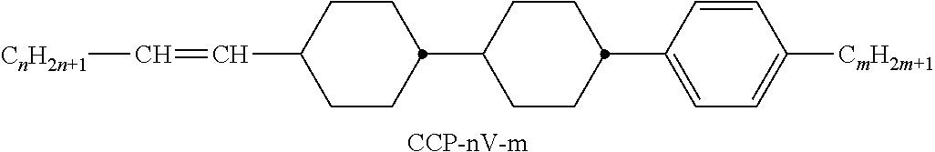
C(C1CCC(C2CCC(C3=CC=C([CmH2m+1])C=C3)CC2)CC1)=C[CnH2n+1].[CCP-nV-m]
